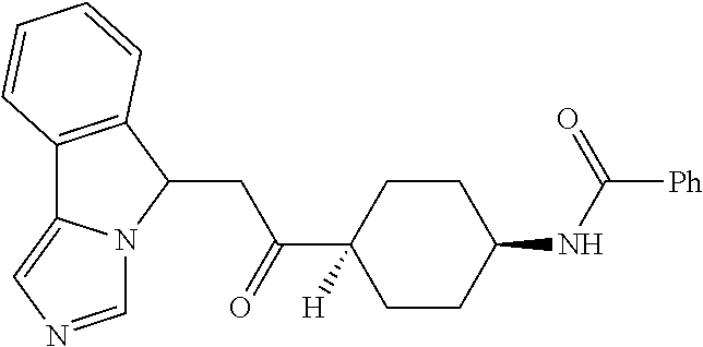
C12=C(C(CC(=O)C3([H])CCC(NC(=O)[Ph])CC3)N3C1=CN=C3)C=CC=C2
